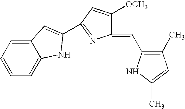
C1=CC=C2C(=C1)C=C(C1=NC(=CC3=C(C)C=C(C)N3)C([OCH3])=C1)N2
